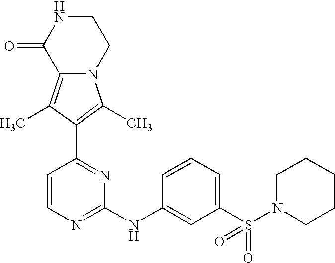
N12C(=C(C)C(C3=NC(NC4=CC(S(N5CCCCC5)(=O)=O)=CC=C4)=NC=C3)=C1C)C(=O)NCC2
